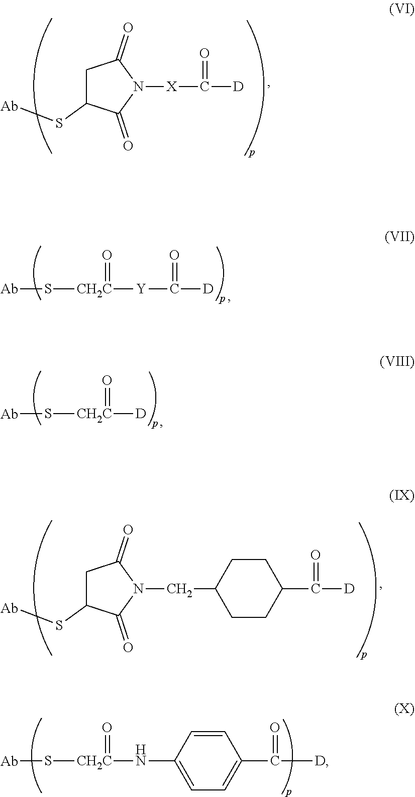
C1C(S[Ab])C(=O)N([X]C(=O)[D])C1=O.[Ab]S[CH2C](=O)[Y]C([D])=O.[Ab]S[CH2C](=O)[D].C1C(S[Ab])C(=O)N(CC2CCC(C([D])=O)CC2)C1=O.[Ab]S[CH2C](=O)NC1=CC=C(C(=O)[D])C=C1
